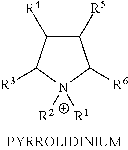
C1([R5])C([R4])C([R3])N([R1])([R2])C1[R6]
